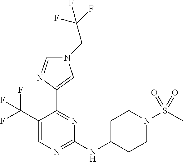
C1(C(F)(F)F)=CN=C(NC2CCN(S(=O)(C)=O)CC2)N=C1C1=CN(CC(F)(F)F)C=N1
